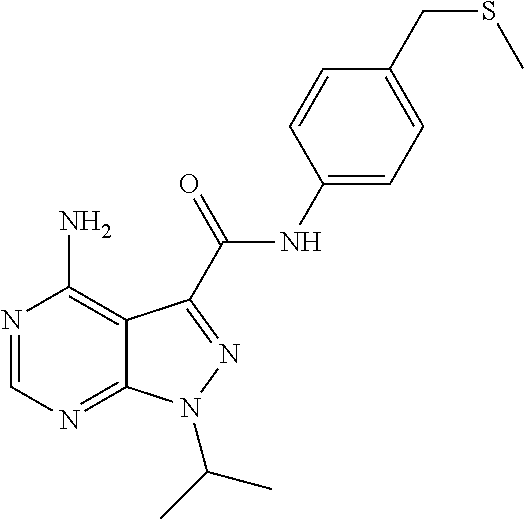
N1=CN=C2C(=C1N)C(C(NC1=CC=C(CSC)C=C1)=O)=NN2C(C)C
